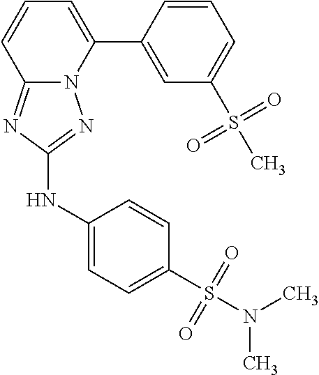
C12=NC(NC3=CC=C(S(N(C)C)(=O)=O)C=C3)=NN1C(C1=CC(S(C)(=O)=O)=CC=C1)=CC=C2
